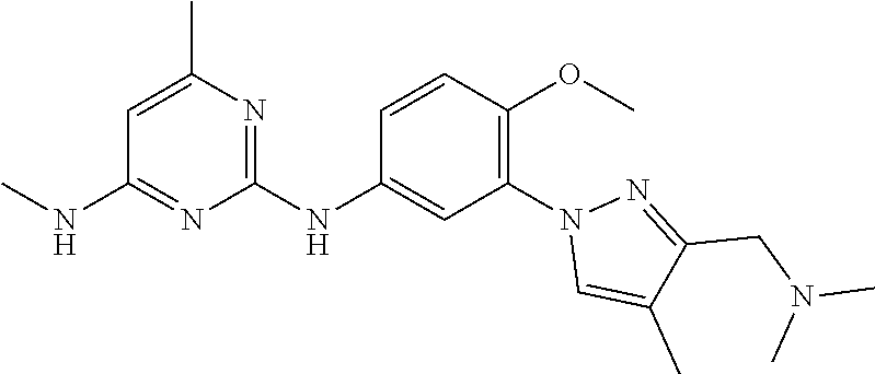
C1(NC2=CC(N3C=C(C)C(CN(C)C)=N3)=C(OC)C=C2)=NC(C)=CC(NC)=N1
